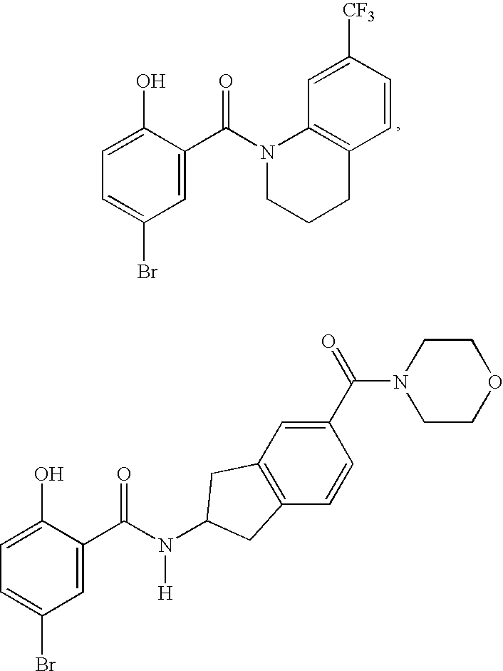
C1=C(C(N2CCCC3=C2C=C([CF3])C=C3)=O)C(O)=CC=C1Br.C1=C(C(=O)N([H])C2CC3=C(C=CC(C(=O)N4CCOCC4)=C3)C2)C(O)=CC=C1Br
